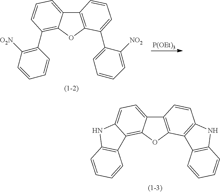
C12=C(OC3=C(C4=C([O2N])C=CC=C4)C=CC=C13)C(C1=CC=CC=C1[NO2])=CC=C2.[P(OEt)3].C12=C(OC3=C4C(=CC=C13)NC1=C4C=CC=C1)C1=C(C=C2)NC2=C1C=CC=C2
